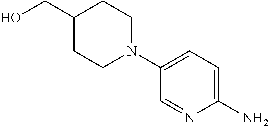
C1(N)=CC=C(N2CCC(CO)CC2)C=N1
